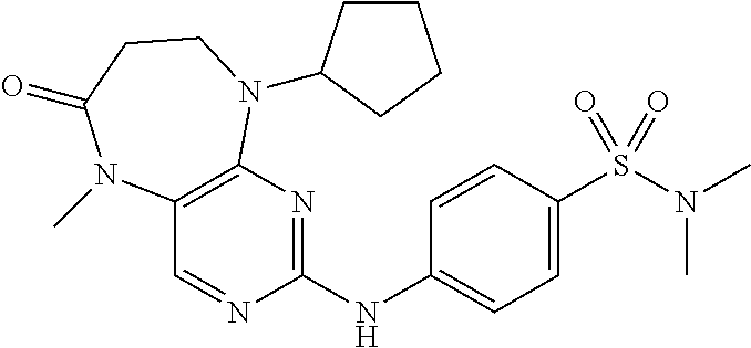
C1=CC(NC2=NC3=C(C=N2)N(C)C(=O)CCN3C2CCCC2)=CC=C1S(N(C)C)(=O)=O
